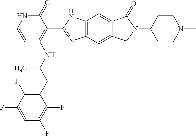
C1(=O)NC=CC(NC(CC2=C(F)C(F)=CC(F)=C2F)C)=C1C1=NC2=C(N1)C=C1C(=C2)CN(C2CCN(C)CC2)C1=O
